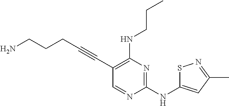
NCCCC#CC1=C(NCCC)N=C(NC2=CC(C)=NS2)N=C1
